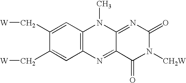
C1(C[W])=CC2=C(C=C1C[W])N=C1C(=NC(=O)N([CH2W])C1=O)N2C
